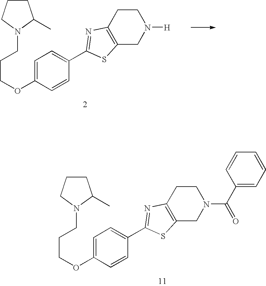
C1=C(OCCCN2C(C)CCC2)C=CC(C2=NC3=C(S2)CN([H])CC3)=C1.C1=C(OCCCN2C(C)CCC2)C=CC(C2=NC3=C(S2)CN(C(C2=CC=CC=C2)=O)CC3)=C1
